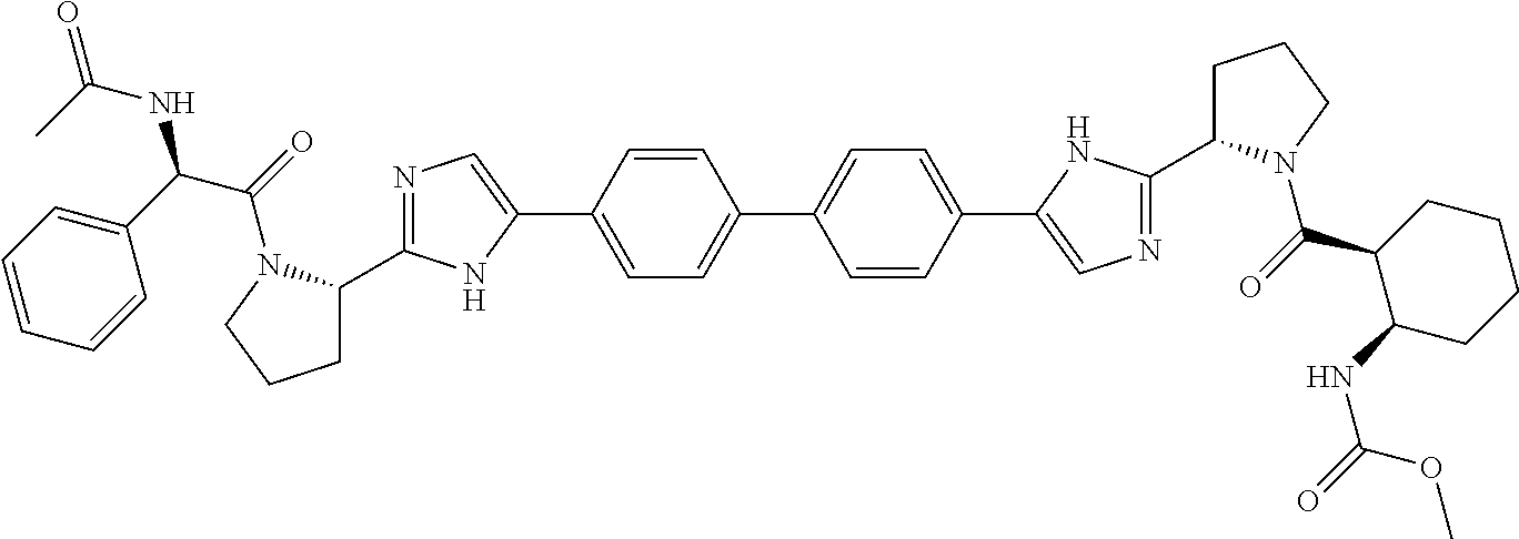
C1=C(C2=CN=C(C3CCCN3C(=O)C(C3=CC=CC=C3)NC(C)=O)N2)C=CC(C2=CC=C(C3=CN=C(C4CCCN4C(=O)C4C(NC(=O)OC)CCCC4)N3)C=C2)=C1
